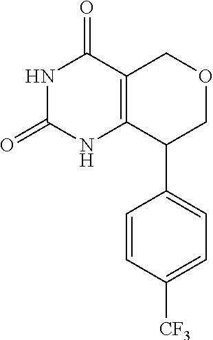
N1C(=O)NC2=C(C1=O)COCC2C1=CC=C([CF3])C=C1
